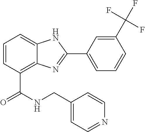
C1=CC(C(=O)NCC2=CC=NC=C2)=C2C(=C1)NC(C1=CC=CC(C(F)(F)F)=C1)=N2
